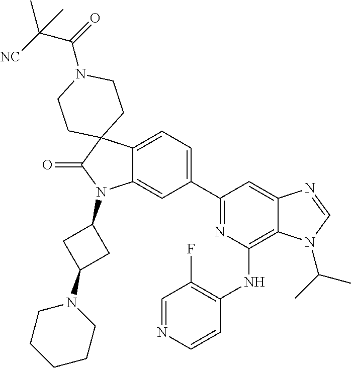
C12=CC=C(C3=NC(NC4=C(F)C=NC=C4)=C4C(=C3)N=CN4C(C)C)C=C1N(C1CC(N3CCCCC3)C1)C(=O)C21CCN(C(=O)C([NC])(C)C)CC1
